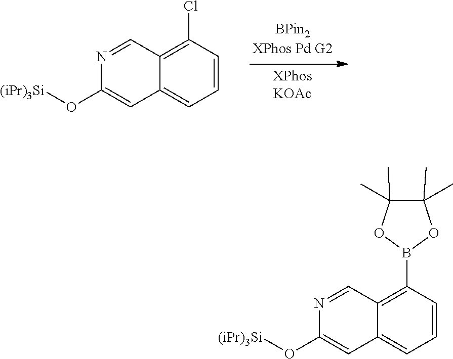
C12=C(Cl)C=CC=C1C=C(O[(iPr)3Si])N=C2.C12=C(B3OC(C)(C)C(C)(C)O3)C=CC=C1C=C(O[(iPr)3Si])N=C2
